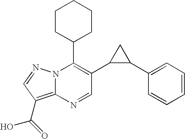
C1=CC(C2C(C3=C(C4CCCCC4)N4C(=C(C(O)=O)C=N4)N=C3)C2)=CC=C1
